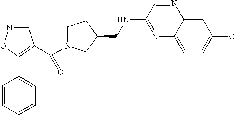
C1=NOC(C2=CC=CC=C2)=C1C(N1CCC(CNC2=NC3=CC=C(Cl)C=C3N=C2)C1)=O
